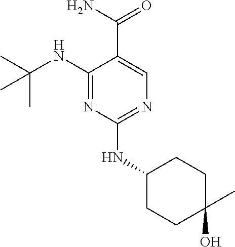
C1(NC(C)(C)C)=NC(NC2CCC(O)(C)CC2)=NC=C1C(N)=O
